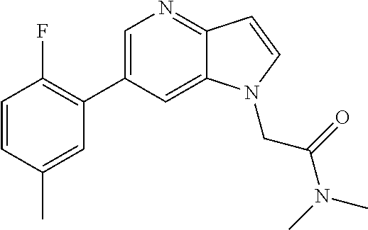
C1=C(C2=C(F)C=CC(C)=C2)C=C2C(=N1)C=CN2CC(N(C)C)=O
